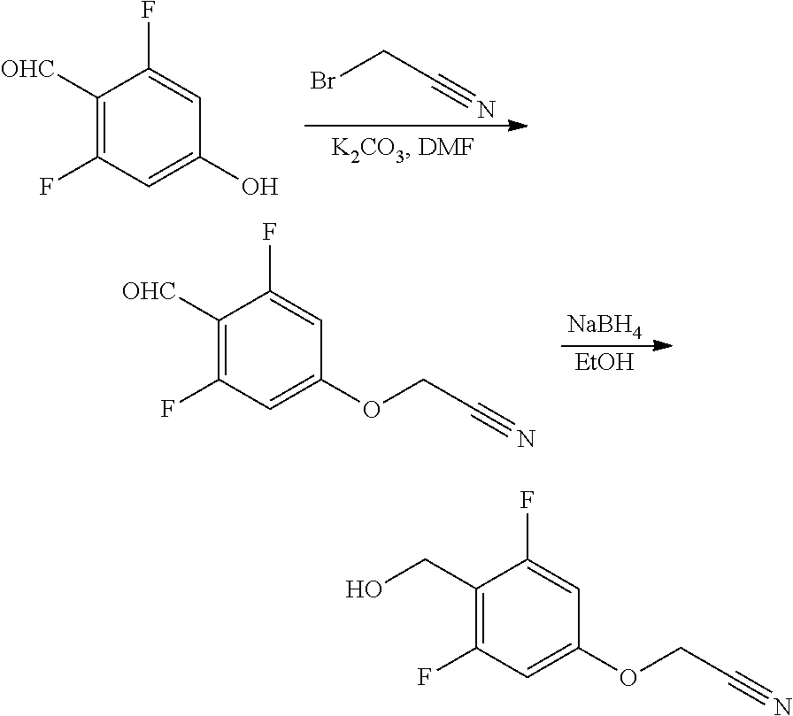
BrCC#N.C1([OHC])=C(F)C=C(O)C=C1F.[NaBH4].[EtOH].C1([OHC])=C(F)C=C(OCC#N)C=C1F.C1(CO)=C(F)C=C(OCC#N)C=C1F
